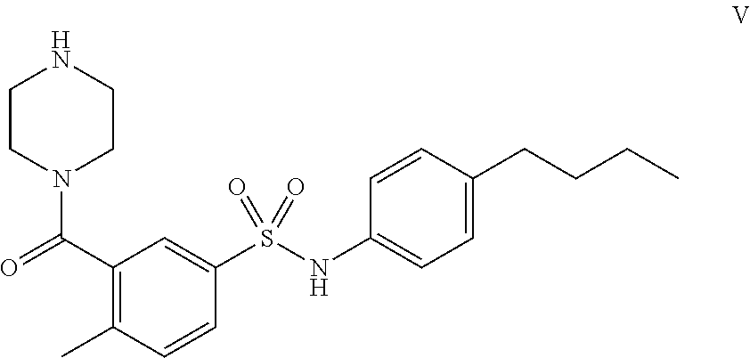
C1CN(C(=O)C2=C(C)C=CC(S(NC3=CC=C(CCCC)C=C3)(=O)=O)=C2)CCN1
